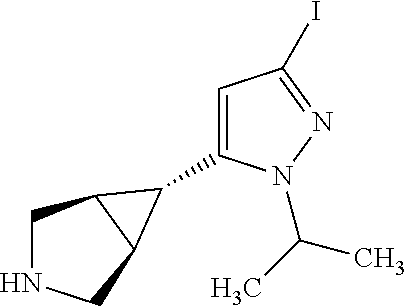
C1NCC2C1C2C1=CC(I)=NN1C(C)C
